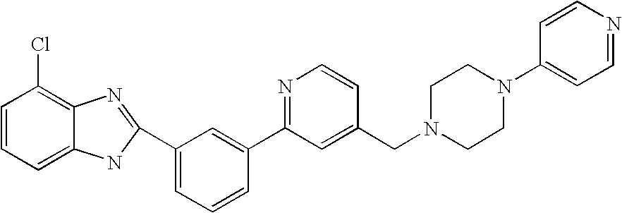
N1=C(C2=CC(C3=NC4=C(Cl)C=CC=C4N3)=CC=C2)C=C(CN2CCN(C3=CC=NC=C3)CC2)C=C1
